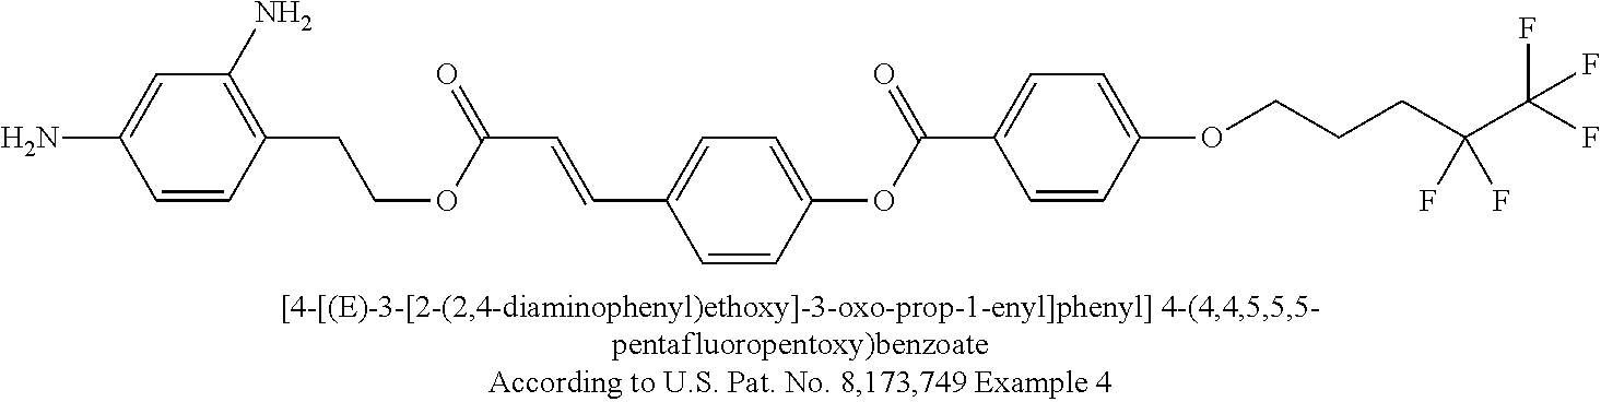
C1=C(N)C=CC(CCOC(C=CC2=CC=C(OC(=O)C3=CC=C(OCCCC(C(F)(F)F)(F)F)C=C3)C=C2)=O)=C1N
